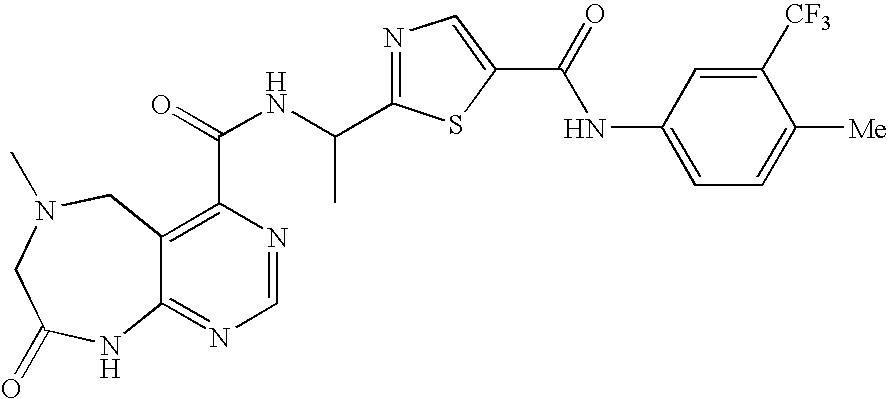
C12=NC=NC(C(=O)NC(C3=NC=C(C(=O)NC4=CC=C([Me])C([CF3])=C4)S3)C)=C1CN(C)CC(=O)N2
